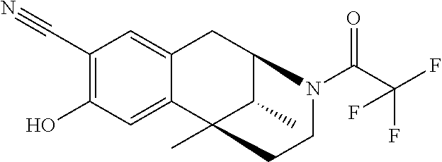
C1(C#N)=C(O)C=C2C(=C1)CC1C(C)C2(C)CCN1C(C(F)(F)F)=O
